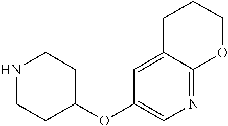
N1CCC(OC2=CN=C3C(=C2)CCCO3)CC1
